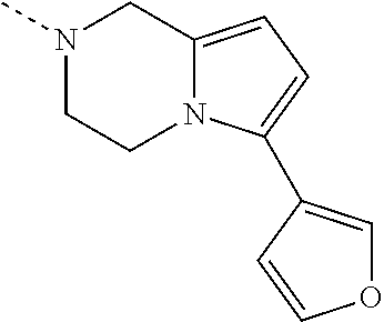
N1(C)CCN2C(=CC=C2C2=COC=C2)C1
